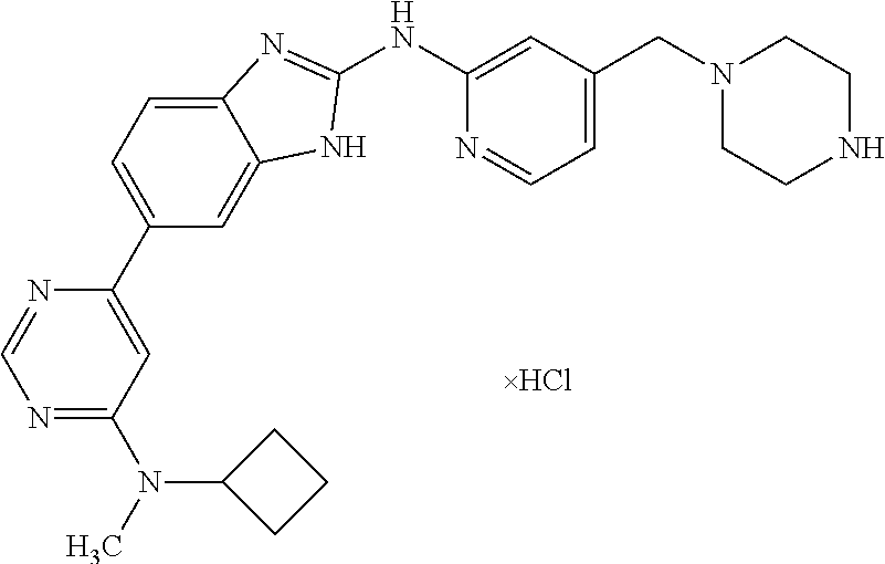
N1=C(N(C2CCC2)C)C=C(C2=CC=C3C(=C2)NC(NC2=CC(CN4CCNCC4)=CC=N2)=N3)N=C1
